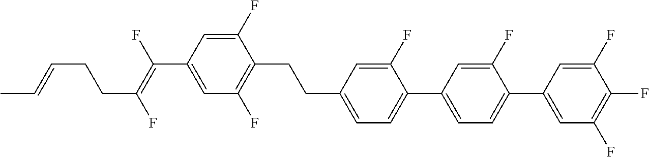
C(C1=CC=C(C2=CC=C(C3=CC(F)=C(F)C(F)=C3)C(F)=C2)C(F)=C1)CC1=C(F)C=C(C(=C(F)CCC=CC)F)C=C1F
